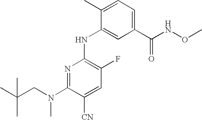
N1=C(N(CC(C)(C)C)C)C([CN])=CC(F)=C1NC1=CC(C(NOC)=O)=CC=C1C
